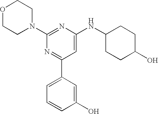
C1(N2CCOCC2)=NC(NC2CCC(O)CC2)=CC(C2=CC=CC(O)=C2)=N1
